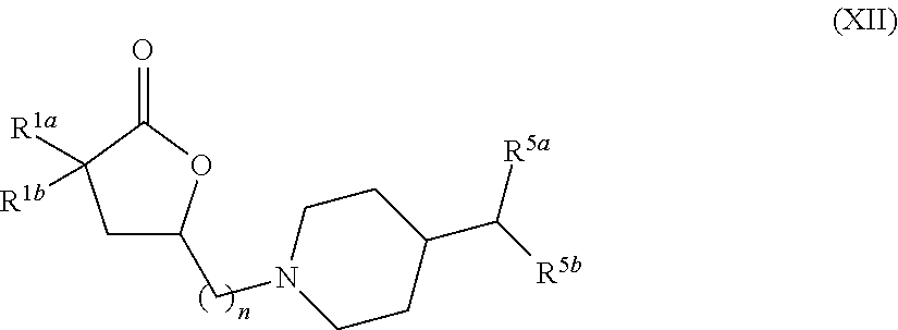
C1C(CN2CCC(C([R5a])[R5b])CC2)OC(=O)C1([R1a])[R1b]
